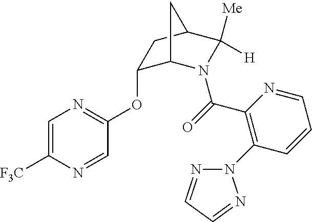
C1(OC2=NC=C([F3C])N=C2)C2N(C(=O)C3=C(N4N=CC=N4)C=CC=N3)C([Me])([H])C(C1)C2
